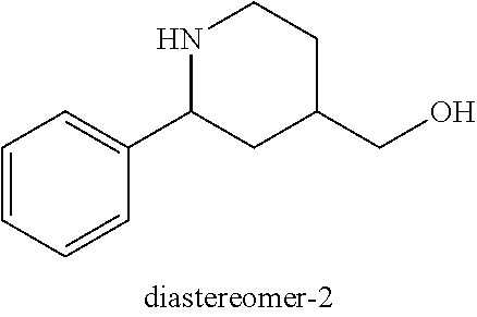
C1=CC=CC(C2CC(CO)CCN2)=C1
